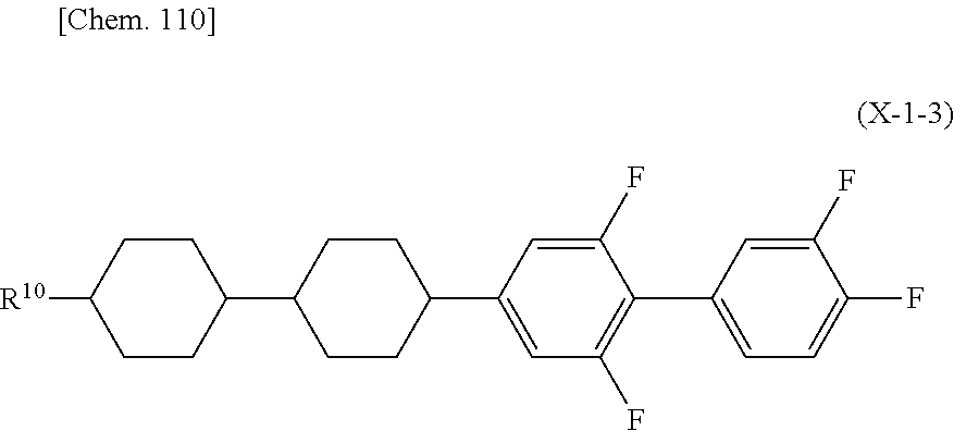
C1(F)=CC(C2=C(F)C=C(C3CCC(C4CCC([R10])CC4)CC3)C=C2F)=CC=C1F
